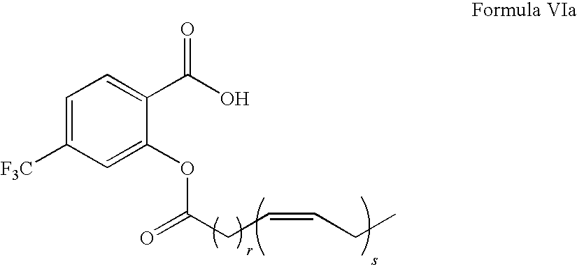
C(CC=CCC)(=O)OC1=CC([F3C])=CC=C1C(O)=O
